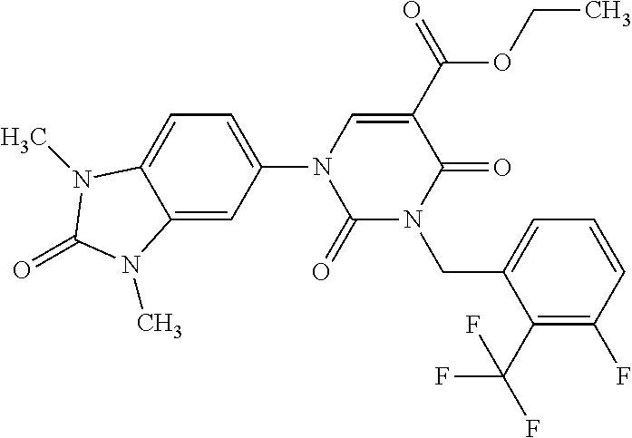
C1(=O)N(CC2=CC=CC(F)=C2C(F)(F)F)C(=O)C(C(OCC)=O)=CN1C1=CC=C2C(=C1)N(C)C(=O)N2C
